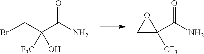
BrCC(C(N)=O)([F3C])O.C1(C(N)=O)([CF3])OC1
